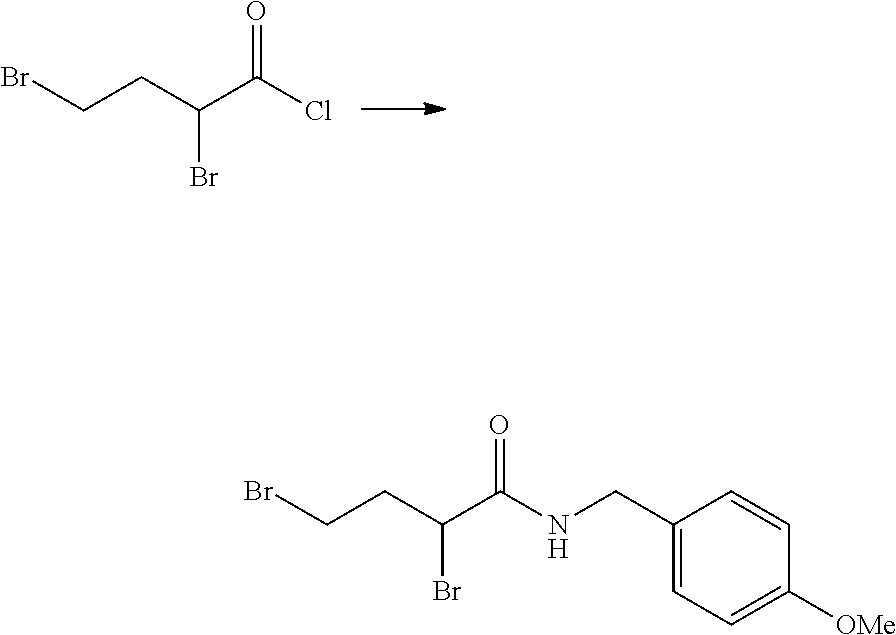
C(CC(C(=O)Cl)Br)Br.C1(CNC(C(CCBr)Br)=O)=CC=C([OMe])C=C1
